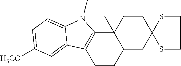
C1CC2=CC3(CCC2(C)C2=C1C1=CC([H3CO])=CC=C1N2C)SCCS3
